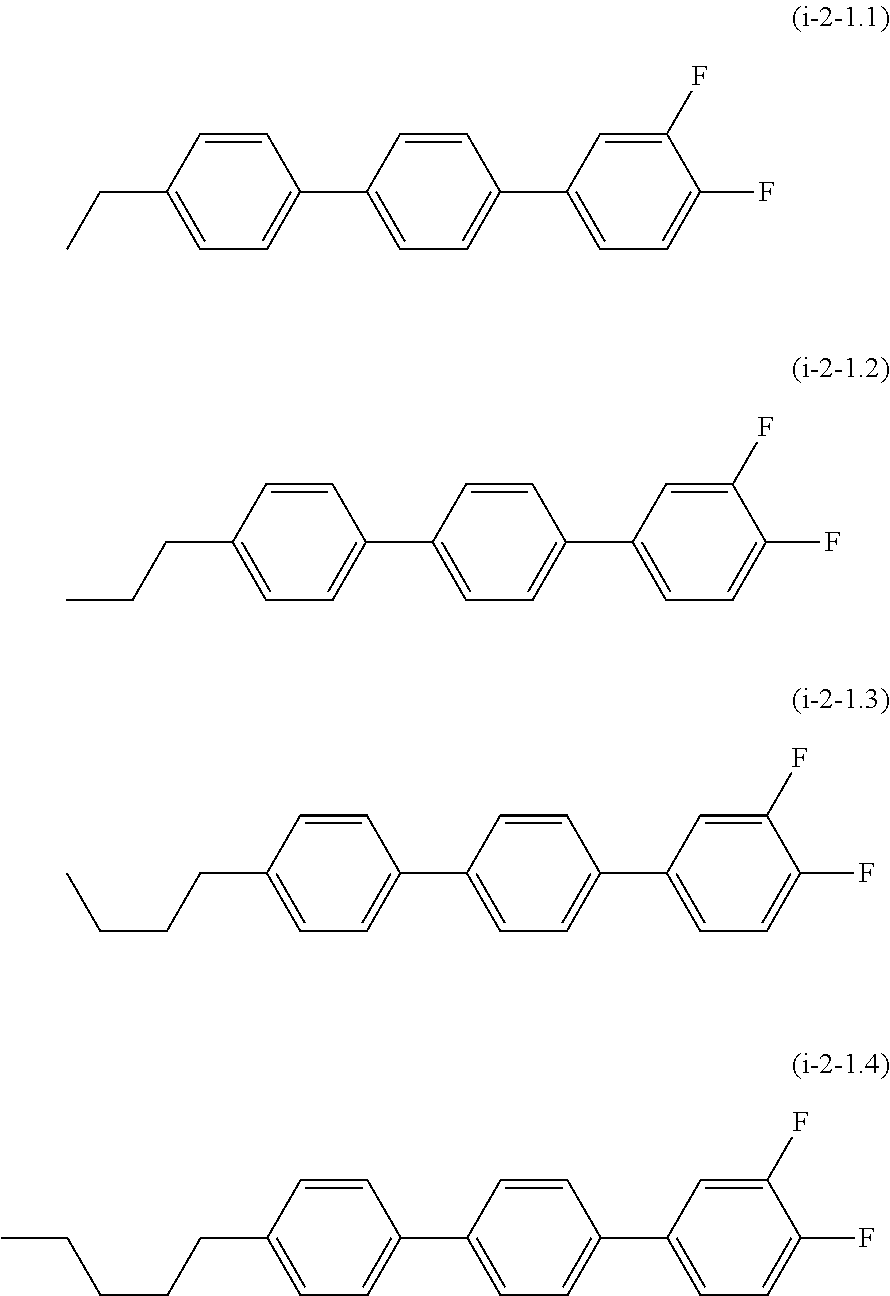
C1(F)=CC(C2=CC=C(C3=CC=C(CC)C=C3)C=C2)=CC=C1F.C1(F)=CC(C2=CC=C(C3=CC=C(CCC)C=C3)C=C2)=CC=C1F.C1(F)=CC(C2=CC=C(C3=CC=C(CCCC)C=C3)C=C2)=CC=C1F.C1(F)=CC(C2=CC=C(C3=CC=C(CCCCC)C=C3)C=C2)=CC=C1F
